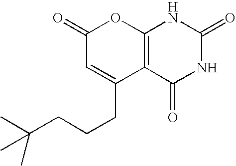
C12=C(C(=O)NC(=O)N1)C(CCCC(C)(C)C)=CC(=O)O2
